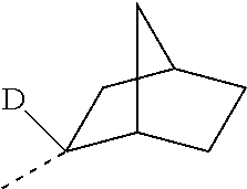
C1(C)([D])C2CCC(C1)C2
